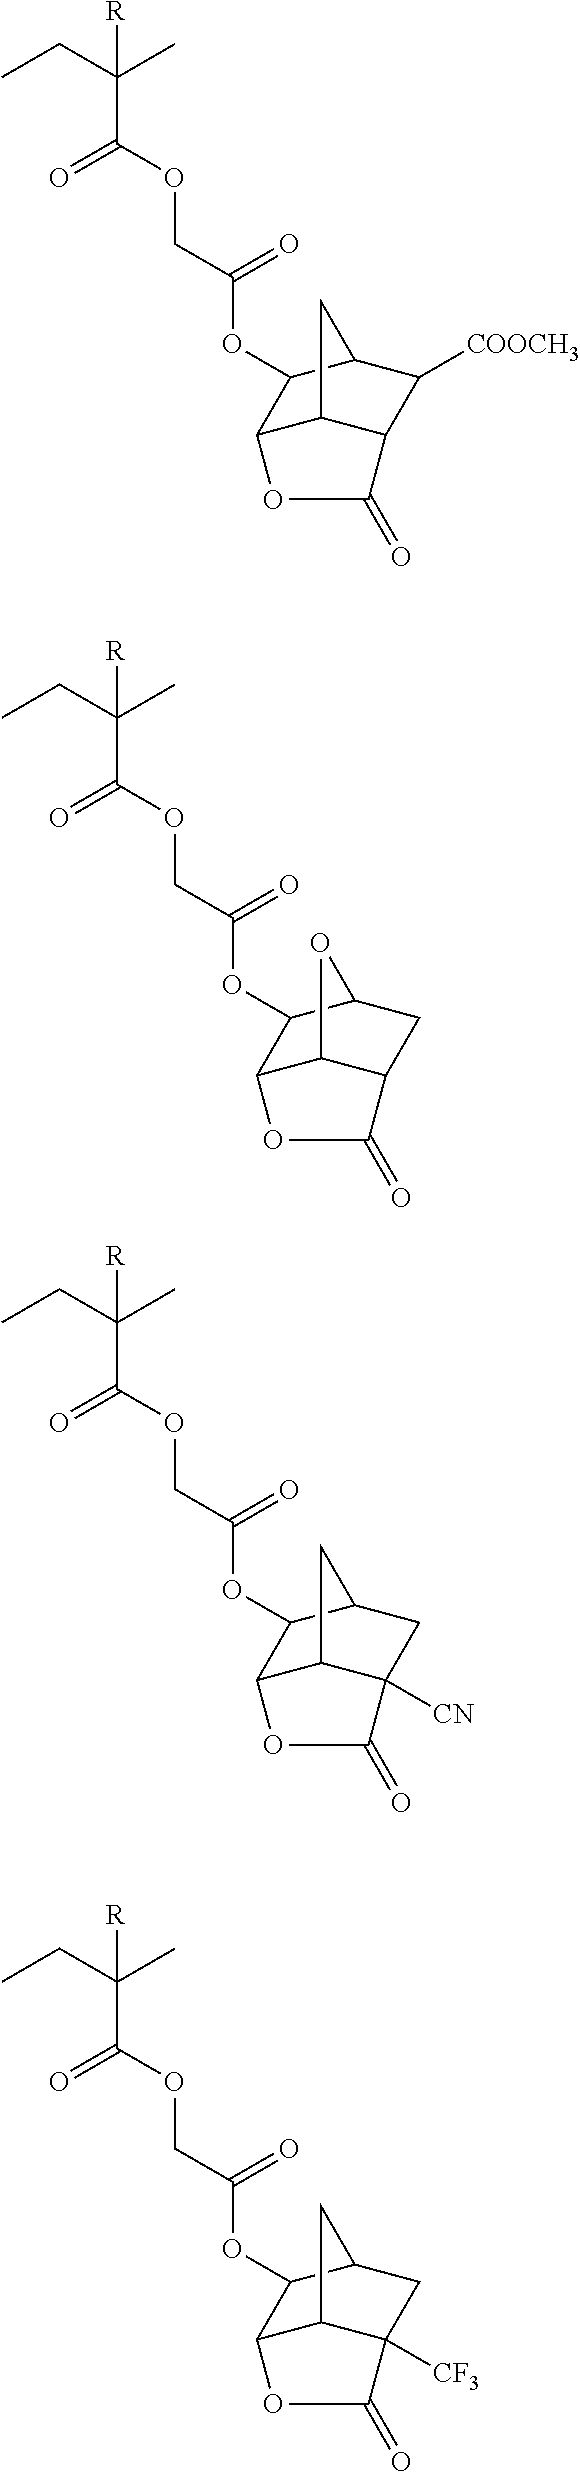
C(C(CC)(C)[R])(OCC(OC1C2C3C(C([COOCH3])C1C3)C(=O)O2)=O)=O.C(C(CC)(C)[R])(OCC(OC1C2C3C(CC1O3)C(=O)O2)=O)=O.C(C(CC)(C)[R])(OCC(OC1C2C3C([CN])(CC1C3)C(=O)O2)=O)=O.C(C(CC)(C)[R])(OCC(OC1C2C3C([CF3])(CC1C3)C(=O)O2)=O)=O
